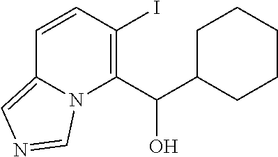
C1=CC(I)=C(C(C2CCCCC2)O)N2C1=CN=C2
